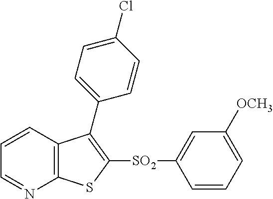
C1=CC2=C(N=C1)SC([SO2]C1=CC([OCH3])=CC=C1)=C2C1=CC=C(Cl)C=C1
